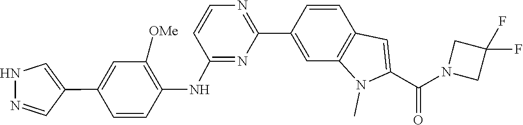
N1(C(C2=CC3=C(N2C)C=C(C2=NC=CC(NC4=C([OMe])C=C(C5=CNN=C5)C=C4)=N2)C=C3)=O)CC(F)(F)C1
